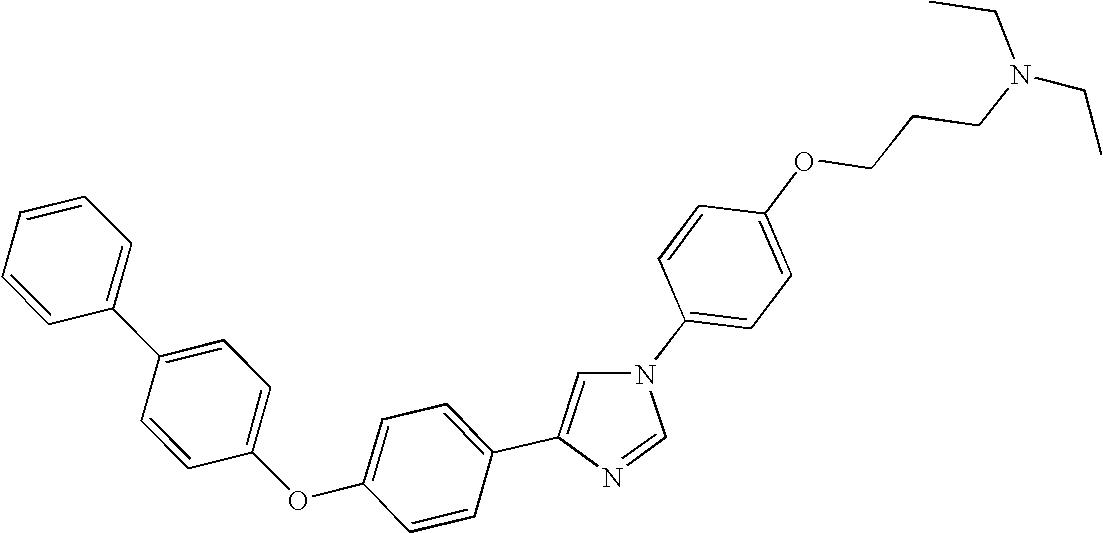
C1=CC(N2C=C(C3=CC=C(OC4=CC=C(C5=CC=CC=C5)C=C4)C=C3)N=C2)=CC=C1OCCCN(CC)CC
